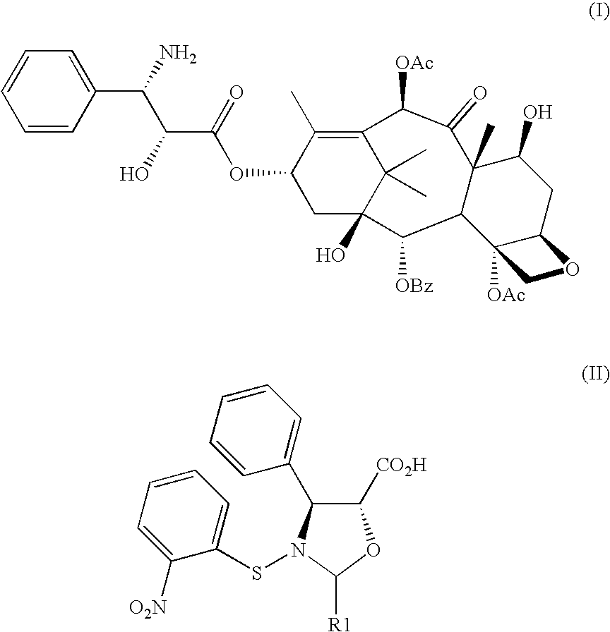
C1C2(O)C(C)(C)C(=C(C)C1OC(C(O)C(N)C1=CC=CC=C1)=O)C([OAc])C(=O)C1(C)C(C2[OBz])C2([OAc])C(CC1O)OC2.C1([CO2H])C(C2=CC=CC=C2)N(SC2=CC=CC=C2[O2N])C([R1])O1
